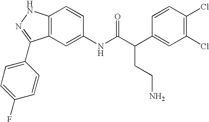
C12=C(C=C(NC(C(C3=CC(Cl)=C(Cl)C=C3)CCN)=O)C=C1)C(C1=CC=C(F)C=C1)=NN2
